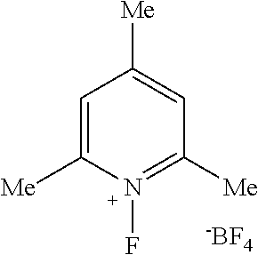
C1=C([Me])N(F)=C([Me])C=C1[Me].[-BF4]
